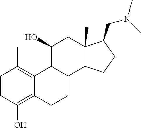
C1=CC(O)=C2C(=C1C)C1C(CC2)C2C(C)(CC1O)C(CN(C)C)CC2
